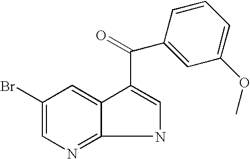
C1=C(Br)C=C2C(=N1)NC=C2C(=O)C1=CC(OC)=CC=C1
